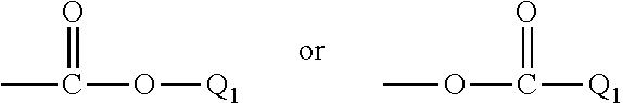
CC(=O)O[Q1].COC([Q1])=O
